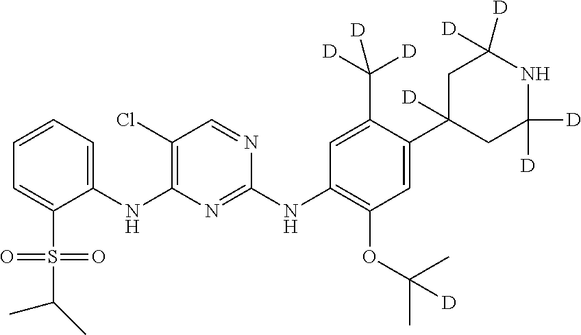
C1=CC=C(S(C(C)C)(=O)=O)C(NC2=C(Cl)C=NC(NC3=C(OC(C)(C)[D])C=C(C4([D])CC([D])([D])NC([D])([D])C4)C(C([D])([D])[D])=C3)=N2)=C1
